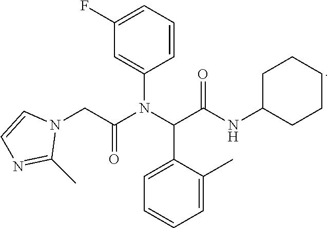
C1=CC=C(F)C=C1N(C(CN1C=CN=C1C)=O)C(C(NC1CCCCC1)=O)C1=CC=CC=C1C
